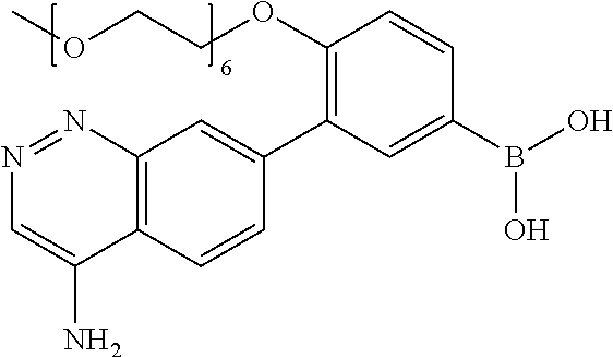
C1(OCCOC)=C(C2=CC3=C(C=C2)C(N)=CN=N3)C=C(B(O)O)C=C1
